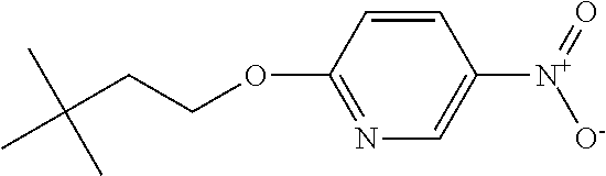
C1=CC(OCCC(C)(C)C)=NC=C1[N+](=O)[O-]
